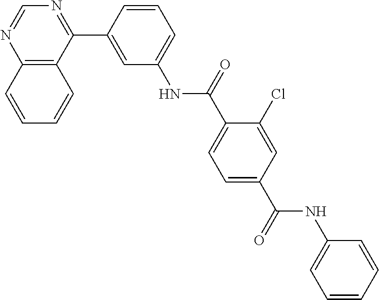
C12=C(C(C3=CC(NC(C4=CC=C(C(=O)NC5=CC=CC=C5)C=C4Cl)=O)=CC=C3)=NC=N1)C=CC=C2
